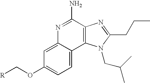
C1=C2C(=CC(OC[R])=C1)N=C(N)C1=C2N(CC(C)C)C(CCC)=N1
